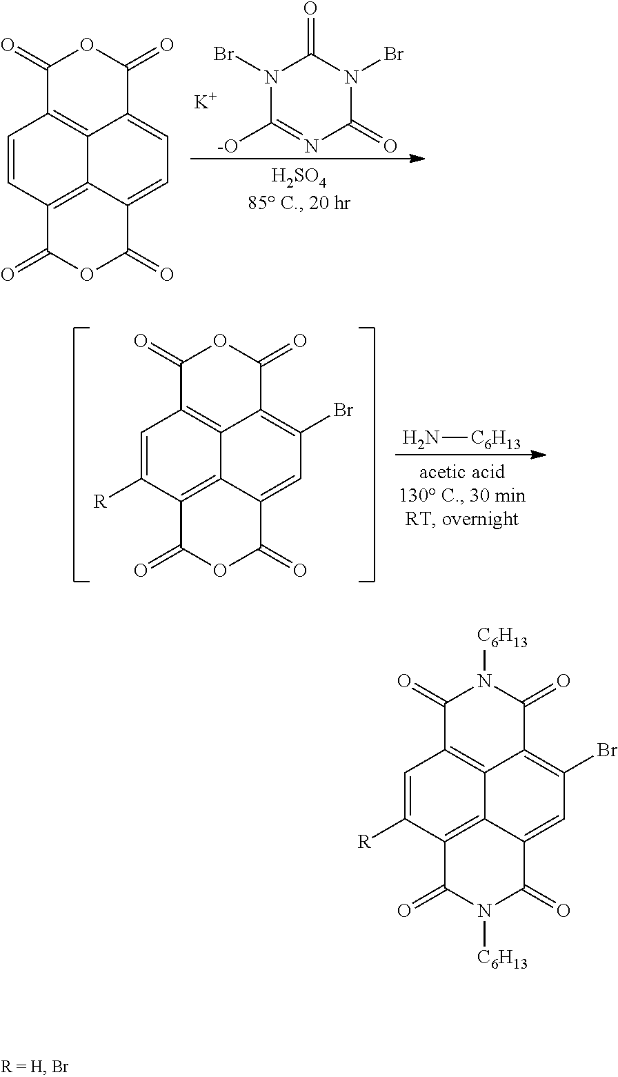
N1(Br)C([-O])=NC(=O)N(Br)C1=O.[K].C1=CC2=C3C4=C1C(=O)OC(=O)C4=CC=C3C(=O)OC2=O.N[C6H13].C1=C([R])C2=C3C4=C1C(=O)OC(=O)C4=C(Br)C=C3C(=O)OC2=O.C1=C([R])C2=C3C4=C1C(=O)N([C6H13])C(=O)C4=C(Br)C=C3C(=O)N([C6H13])C2=O
